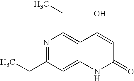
N1=C(CC)C=C2C(=C1CC)C(O)=CC(=O)N2
